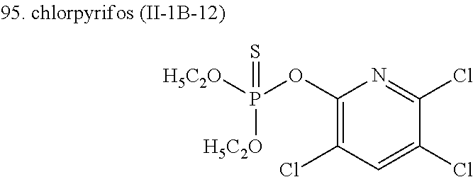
C1(OP([H5C2O])(=S)[H5C2O])=C(Cl)C=C(Cl)C(Cl)=N1
